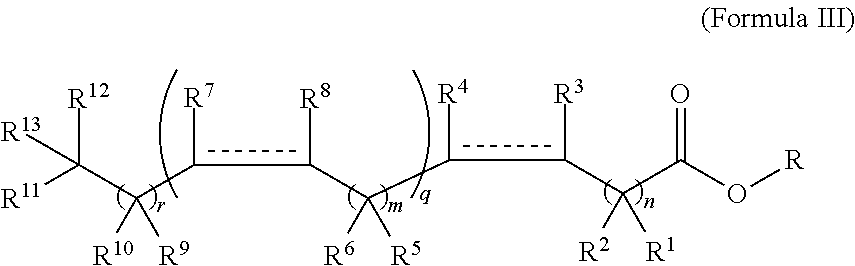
C(c([R7])c(C([R6])([R5])c([R4])c([R3])C(C(O[R])=O)([R2])[R1])[R8])(C([R11])([R12])[R13])([R10])[R9]
